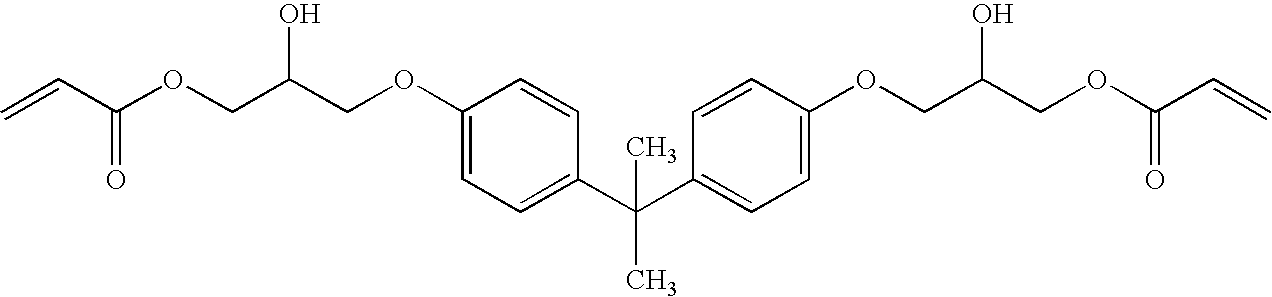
C=CC(OCC(COC1=CC=C(C(C)(C)C2=CC=C(OCC(COC(C=C)=O)O)C=C2)C=C1)O)=O
